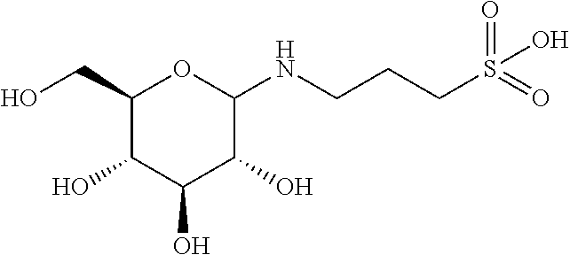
C1(CO)C(O)C(O)C(O)C(NCCCS(=O)(=O)O)O1
